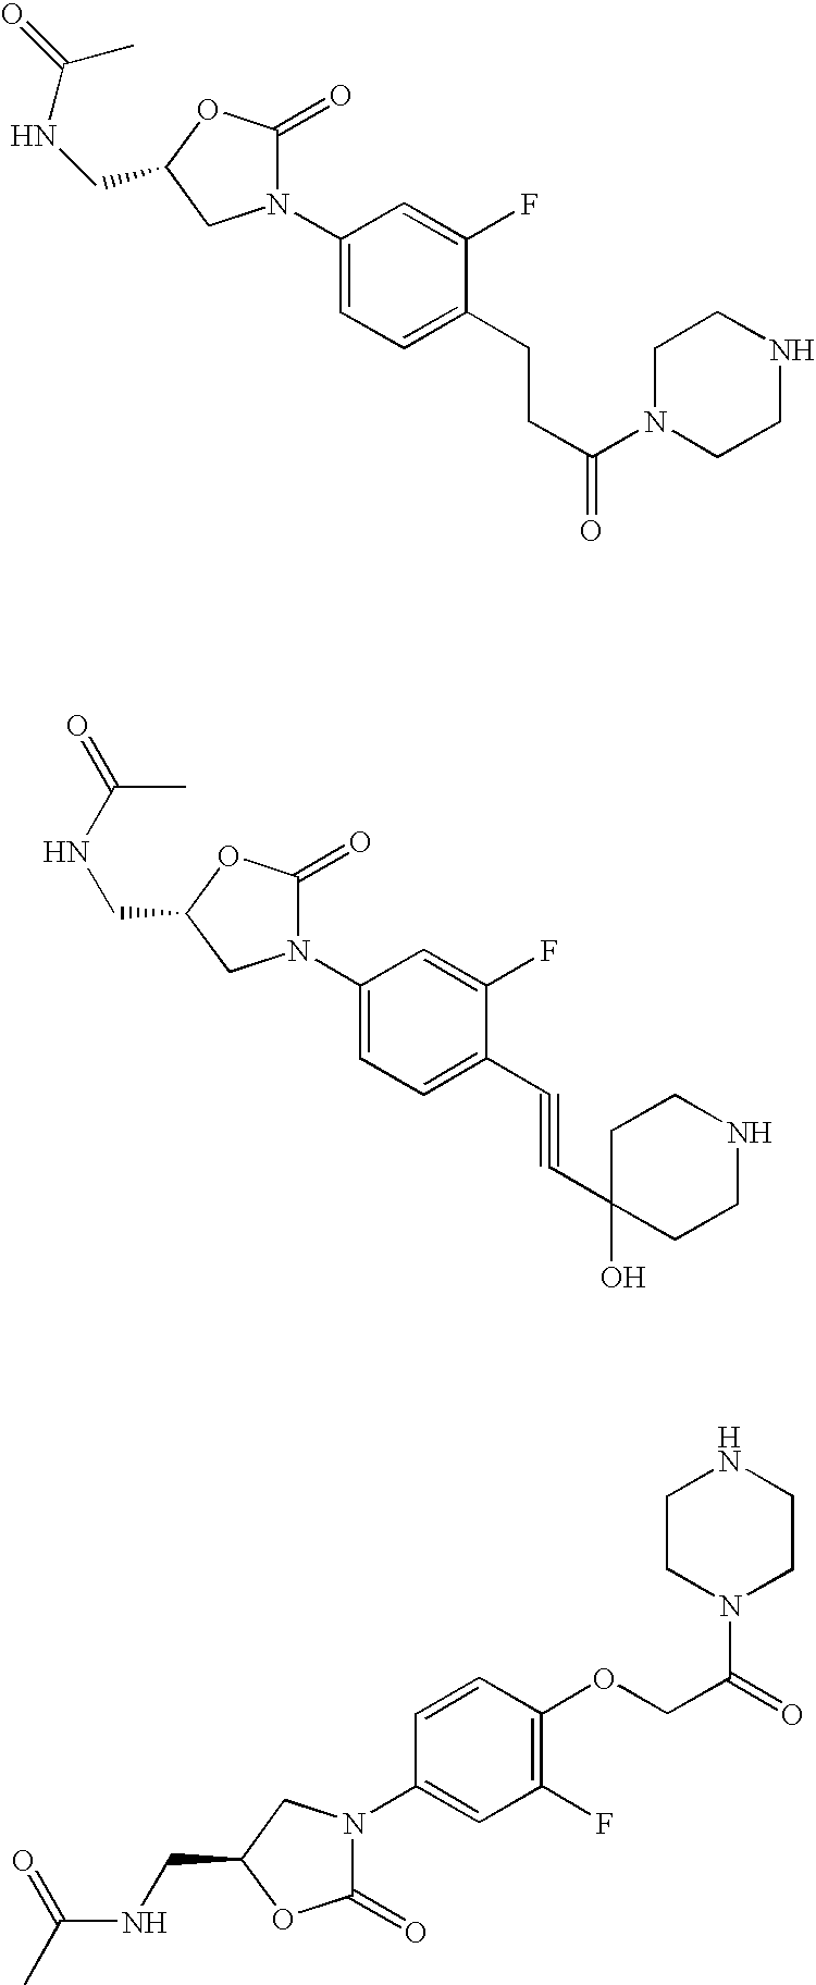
N(CC1CN(C2=CC=C(CCC(=O)N3CCNCC3)C(F)=C2)C(=O)O1)C(C)=O.C(C)(NCC1CN(C2=CC=C(C#CC3(O)CCNCC3)C(F)=C2)C(=O)O1)=O.C(NCC1OC(=O)N(C2=CC(F)=C(OCC(=O)N3CCNCC3)C=C2)C1)(C)=O
